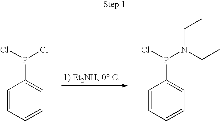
C1=CC=CC=C1P(Cl)Cl.C1=CC=CC=C1P(Cl)N(CC)CC
